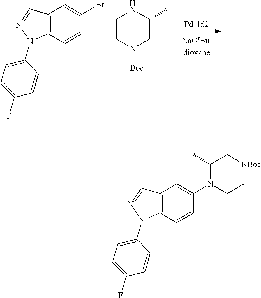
C1=C(N2C3=C(C=N2)C=C(Br)C=C3)C=CC(F)=C1.C1CN([Boc])CC(C)N1.C1=C(N2C3=C(C=N2)C=C(N2CC[NBoc]CC2C)C=C3)C=CC(F)=C1
